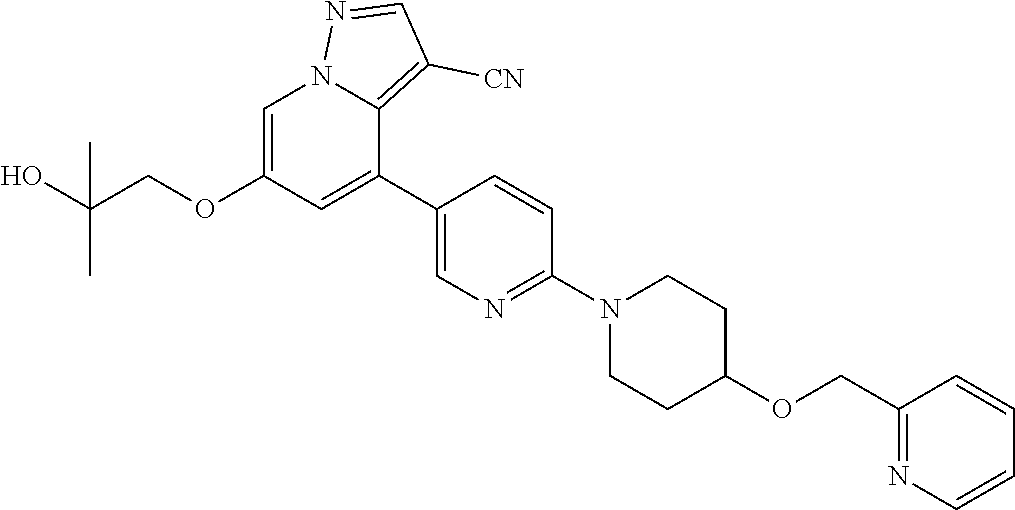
C1=C(OCC(O)(C)C)C=C(C2=CN=C(N3CCC(OCC4=NC=CC=C4)CC3)C=C2)C2=C([CN])C=NN12
